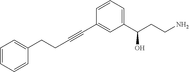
C(C#CC1=CC(C(CCN)O)=CC=C1)CC1=CC=CC=C1
